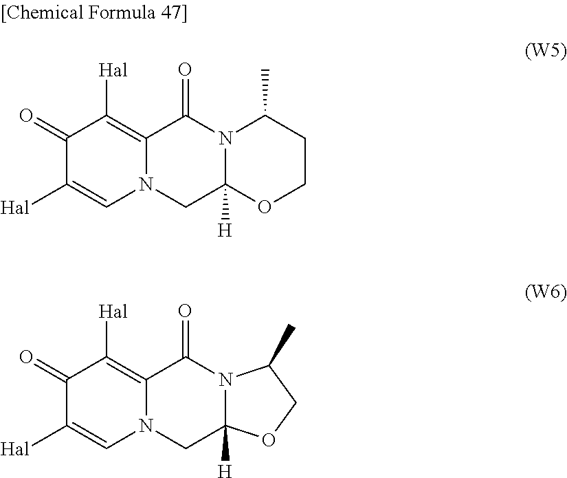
C1(=O)C([Hal])=CN2C(=C1[Hal])C(=O)N1C([H])(C2)OCCC1C.C1(=O)C([Hal])=CN2C(=C1[Hal])C(=O)N1C([H])(C2)OCC1C
